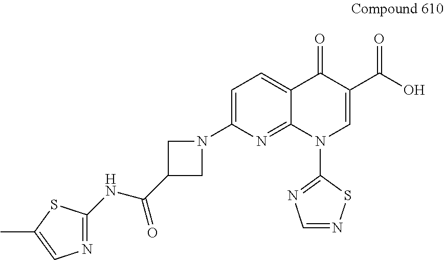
C1=C(N2CC(C(NC3=NC=C(C)S3)=O)C2)N=C2C(=C1)C(=O)C(C(O)=O)=CN2C1=NC=NS1
